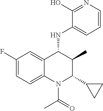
C1(O)=NC=CC=C1NC1C(C)C(C2CC2)N(C(=O)C)C2=CC=C(F)C=C12
